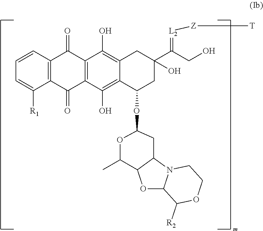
C1=CC2=C(C([R1])=C1)C(=O)C1=C(C2=O)C(O)=C2C(=C1O)C(OC1CC3N4C(OC3C(C)O1)C([R2])OCC4)CC(C(CO)=[L2][Z][T])(O)C2
